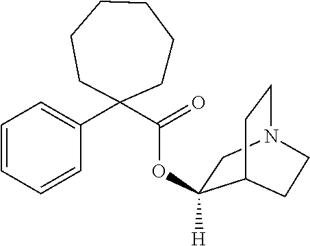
C(=O)(OC1([H])CN2CCC1CC2)C1(C2=CC=CC=C2)CCCCCC1
